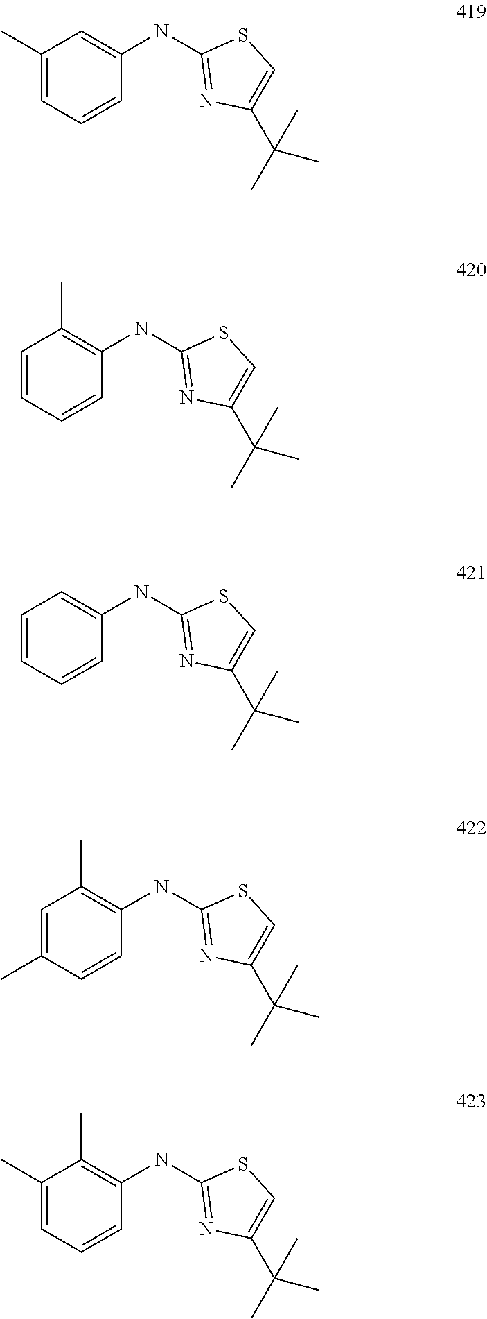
C1=CC(NC2=NC(C(C)(C)C)=CS2)=CC(C)=C1.C1=CC(NC2=NC(C(C)(C)C)=CS2)=C(C)C=C1.C1=CC(NC2=NC(C(C)(C)C)=CS2)=CC=C1.C1=CC(NC2=NC(C(C)(C)C)=CS2)=C(C)C=C1C.C1=CC(NC2=NC(C(C)(C)C)=CS2)=C(C)C(C)=C1
